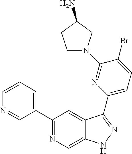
C1(C2=CC=CN=C2)=NC=C2C(=C1)C(C1=CC=C(Br)C(N3CCC(N)C3)=N1)=NN2
